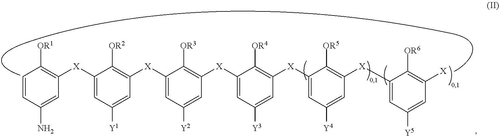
C1=CC(N)=CC([X]C2=CC([Y1])=CC([X]C3=CC([Y2])=CC([X]C4=CC([Y3])=CC([X]C5=CC([Y4])=CC([X]C6=CC([Y5])=CC([X])=C6[OR6])=C5[OR5])=C4[OR4])=C3[OR3])=C2[OR2])=C1[OR1]
